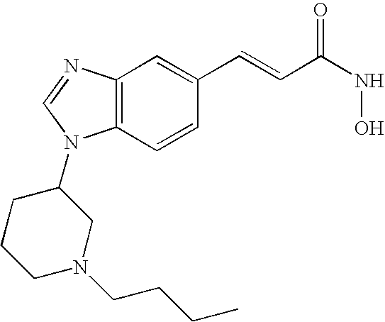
C12=C(C=CC(C=CC(=O)NO)=C1)N(C1CCCN(CCCC)C1)C=N2
